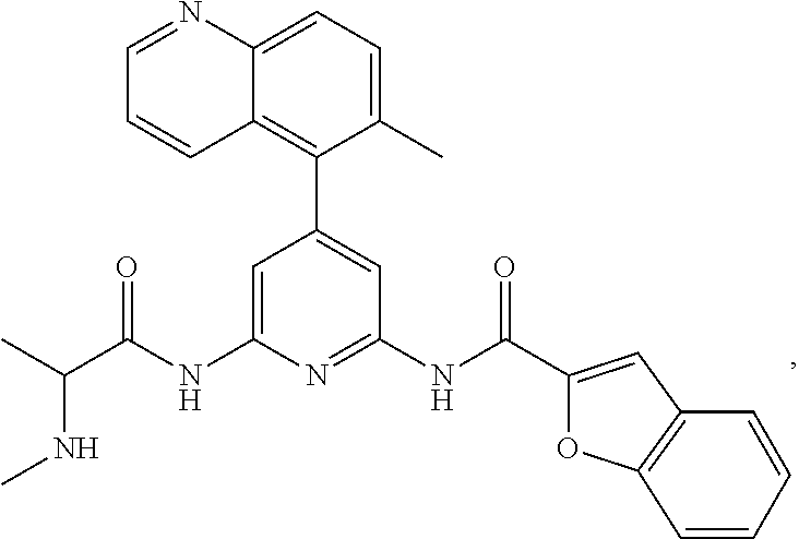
C1=C(NC(C(C)NC)=O)N=C(NC(=O)C2=CC3=C(O2)C=CC=C3)C=C1C1=C2C(=CC=C1C)N=CC=C2
